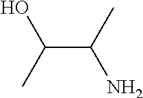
C(C(C)N)(C)O
